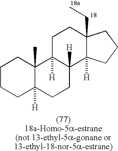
C1CCC2([H])C(C)(C1)C1([H])C([H])(CC2)C2([H])C(CC)(CC1)CCC2
